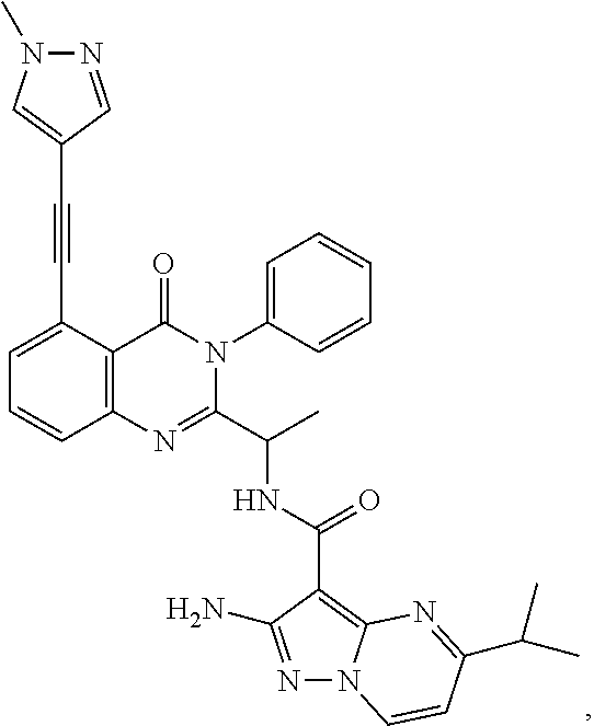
C1(C#CC2=CN(C)N=C2)=CC=CC2=C1C(=O)N(C1=CC=CC=C1)C(C(C)NC(=O)C1=C3N(N=C1N)C=CC(C(C)C)=N3)=N2
